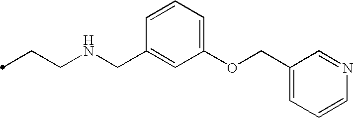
C(CNCC1=CC(OCC2=CC=CN=C2)=CC=C1)C
